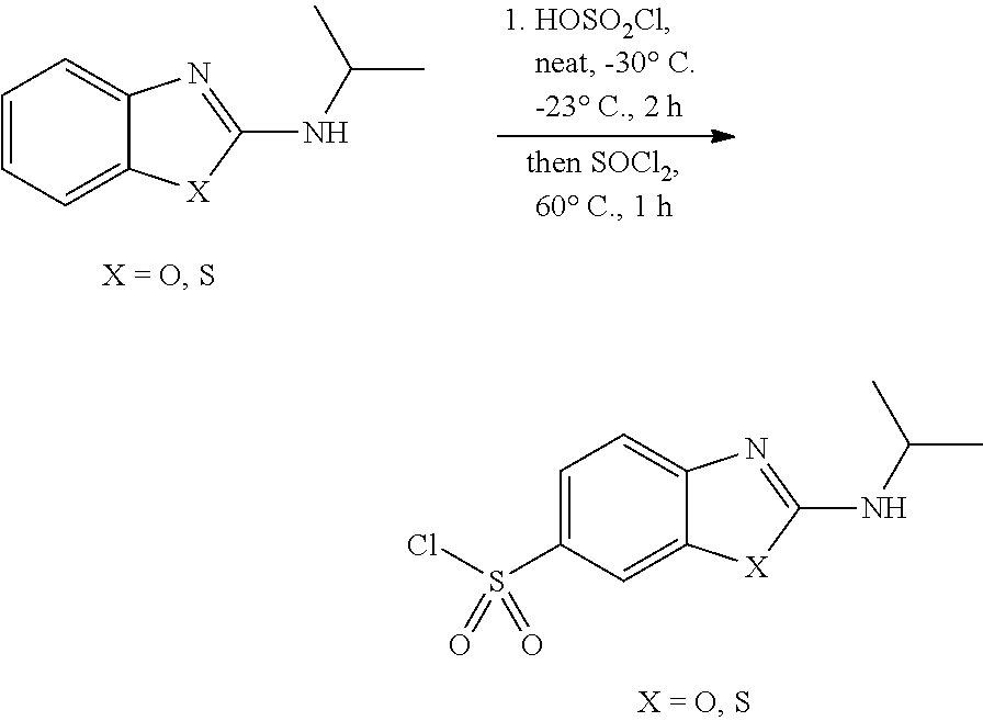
C1=C(S(Cl)(=O)=O)C=C2C(=C1)N=C(NC(C)C)[X]2.C1=CC=C2C(=C1)N=C(NC(C)C)[X]2
